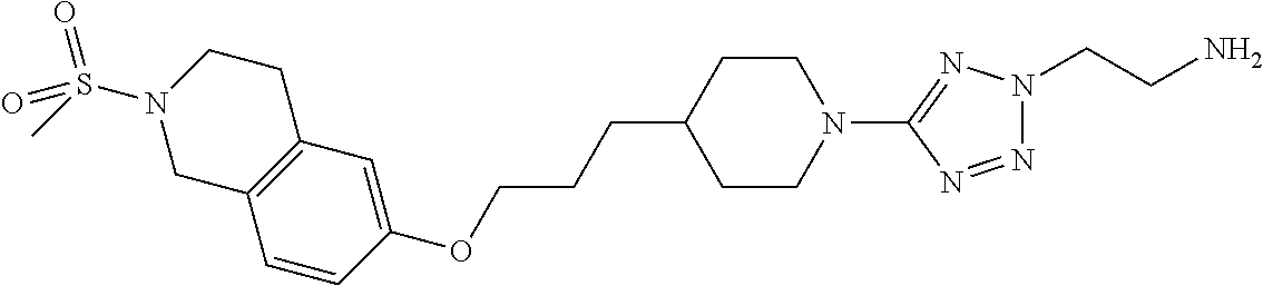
C1=CC(OCCCC2CCN(C3=NN(CCN)N=N3)CC2)=CC2=C1CN(S(C)(=O)=O)CC2
